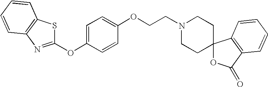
C1=C(OC2=NC3=C(S2)C=CC=C3)C=CC(OCCN2CCC3(CC2)OC(=O)C2=C3C=CC=C2)=C1
